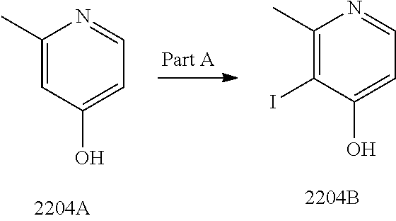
C1(C)=CC(O)=CC=N1.C1(C)=C(I)C(O)=CC=N1
